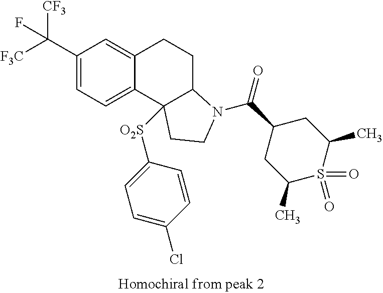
C1(C([CF3])([F3C])F)=CC=C2C(=C1)CCC1C2([O2S]C2=CC=C(Cl)C=C2)CCN1C(C1CC(C)S(=O)(=O)C(C)C1)=O
